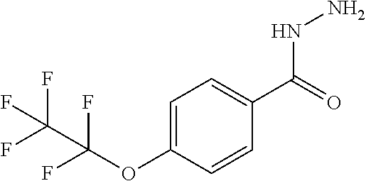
C1=C(OC(F)(F)C(F)(F)F)C=CC(C(NN)=O)=C1
